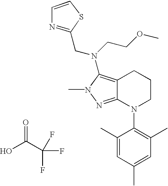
C12=C(N(CCOC)CC3=NC=CS3)N(C)N=C1N(C1=C(C)C=C(C)C=C1C)CCC2.O=C(C(F)(F)F)O
